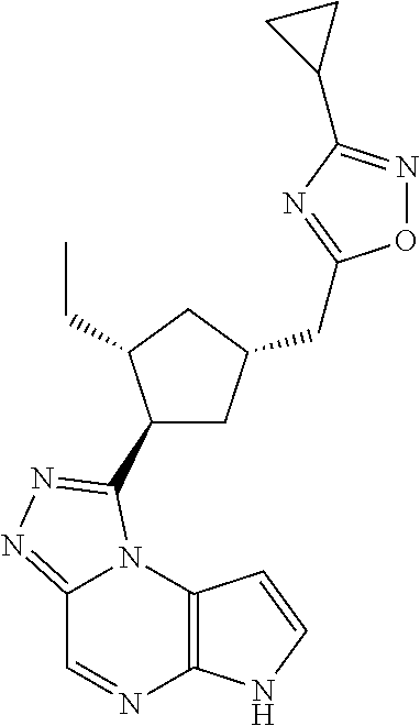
C12=NN=C(C3CC(CC4=NC(C5CC5)=NO4)CC3CC)N1C1=C(N=C2)NC=C1
